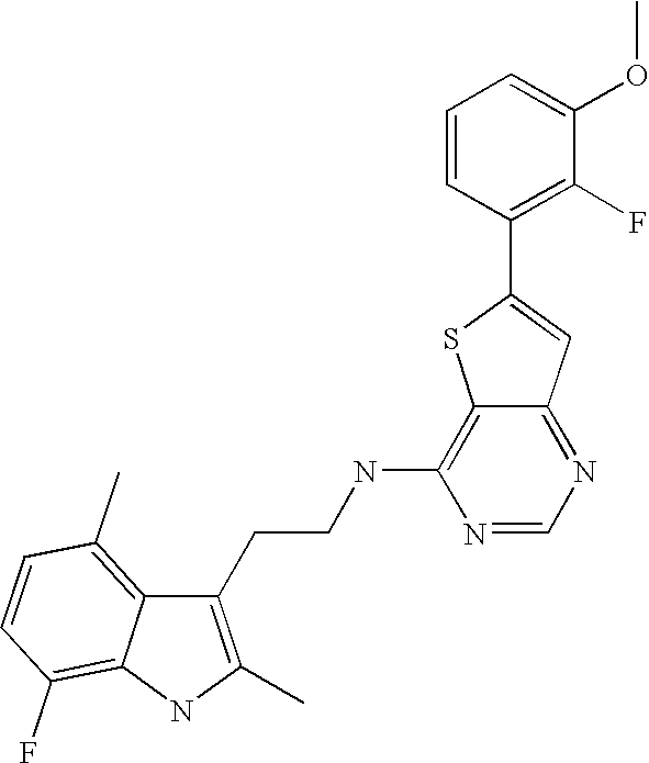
C1(CCNC2=C3C(=NC=N2)C=C(C2=C(F)C(OC)=CC=C2)S3)=C(C)NC2=C(F)C=CC(C)=C12
